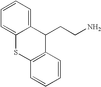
C1=CC=C2C(=C1)SC1=C(C2CCN)C=CC=C1
